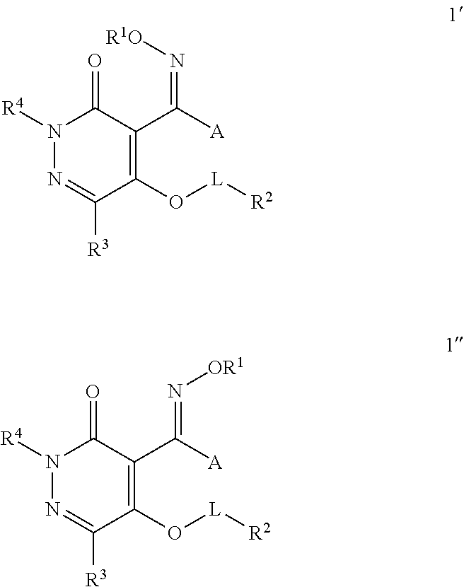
O=C1C(C([A])=N[R1O])=C(O[L][R2])C([R3])=NN1[R4].O=C1C(C([A])=N[OR1])=C(O[L][R2])C([R3])=NN1[R4]
